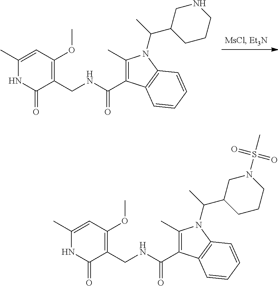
C1(C)=C(C(=O)NCC2=C(OC)C=C(C)NC2=O)C2=C(N1C(C)C1CCCNC1)C=CC=C2.C1(C)=C(C(=O)NCC2=C(OC)C=C(C)NC2=O)C2=C(N1C(C)C1CCCN(S(C)(=O)=O)C1)C=CC=C2
